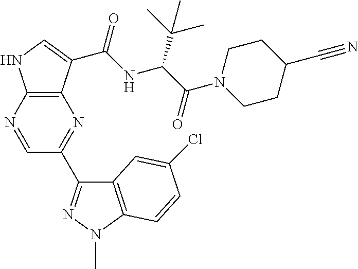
C12=C(N=CC(C3=NN(C)C4=C3C=C(Cl)C=C4)=N1)NC=C2C(NC(C(N1CCC(C#N)CC1)=O)C(C)(C)C)=O
